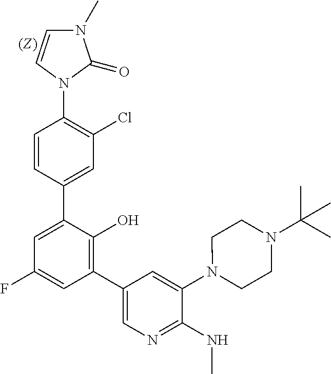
C1=CC(C2=CC(F)=CC(C3=CN=C(NC)C(N4CCN(C(C)(C)C)CC4)=C3)=C2O)=CC(Cl)=C1N1C(=O)N(C)C=C1
